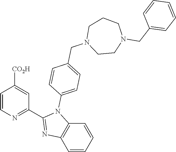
C1=CN=C(C2=NC3=C(N2C2=CC=C(CN4CCN(CC5=CC=CC=C5)CCC4)C=C2)C=CC=C3)C=C1[CO2H]
